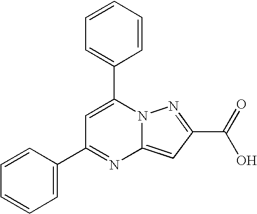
N1=C(C2=CC=CC=C2)C=C(C2=CC=CC=C2)N2C1=CC(C(O)=O)=N2
